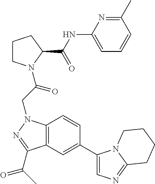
C1CN(C(CN2C3=C(C(C(C)=O)=N2)C=C(C2=CN=C4N2CCCC4)C=C3)=O)C(C(NC2=CC=CC(C)=N2)=O)C1
